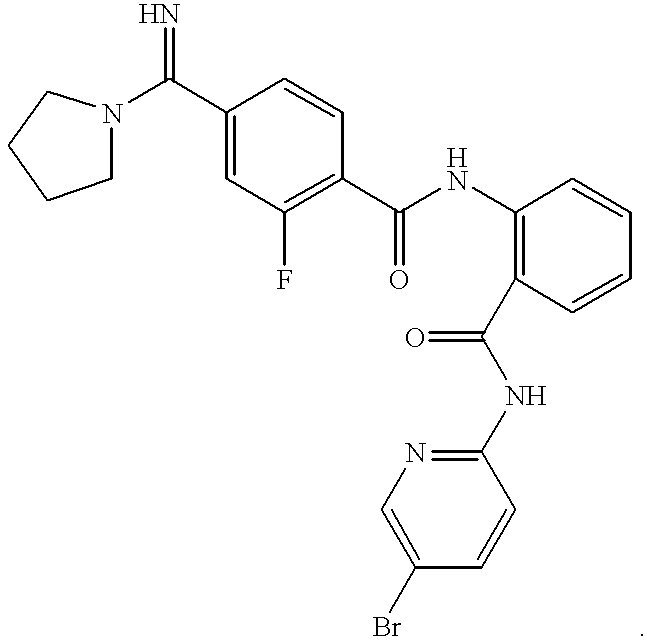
C(C1=CC(F)=C(C(NC2=C(C(NC3=NC=C(Br)C=C3)=O)C=CC=C2)=O)C=C1)(=N)N1CCCC1
